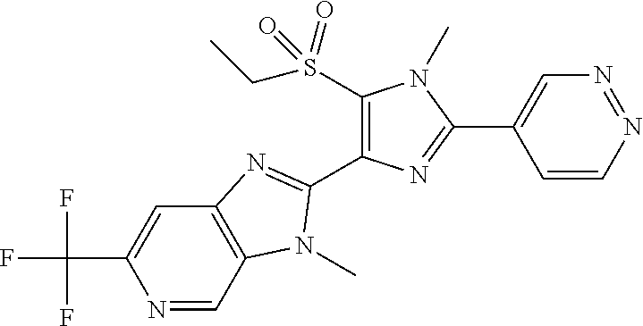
N1=CC2=C(C=C1C(F)(F)F)N=C(C1=C(S(=O)(=O)CC)N(C)C(C3=CN=NC=C3)=N1)N2C
